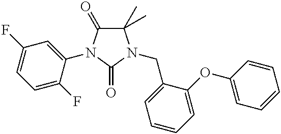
C1(C)(C)C(=O)N(C2=CC(F)=CC=C2F)C(=O)N1CC1=CC=CC=C1OC1=CC=CC=C1
